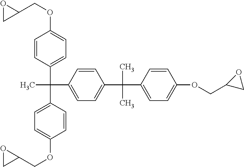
C1(C(C2=CC=C(OCC3OC3)C=C2)(C)C2=CC=C(OCC3OC3)C=C2)=CC=C(C(C)(C2=CC=C(OCC3CO3)C=C2)C)C=C1
